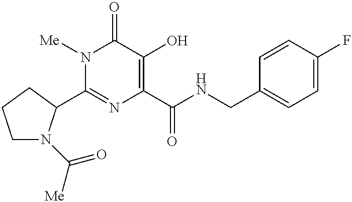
N1([Me])C(C2N(C(=O)[Me])CCC2)=NC(C(NCC2=CC=C(F)C=C2)=O)=C(O)C1=O
